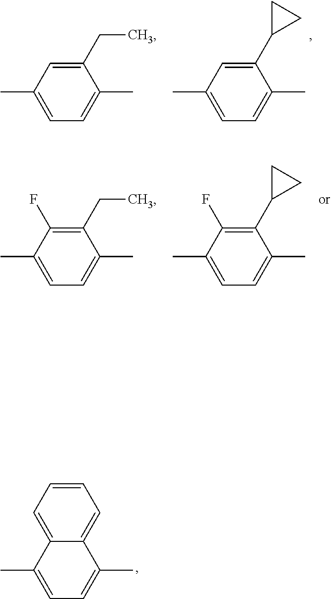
C1(C2CC2)=CC(C)=CC=C1C.C1(CC)=CC(C)=CC=C1C.C1(C2CC2)=C(F)C(C)=CC=C1C.C1(CC)=C(F)C(C)=CC=C1C.C1=CC=C2C(=C1)C(C)=CC=C2C
